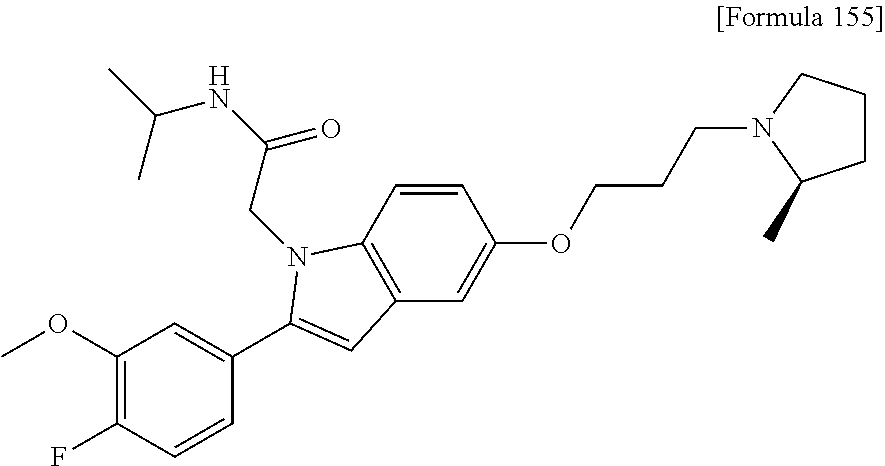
C1(OC)=C(F)C=CC(C2=CC3=C(C=CC(OCCCN4C(C)CCC4)=C3)N2CC(=O)NC(C)C)=C1
